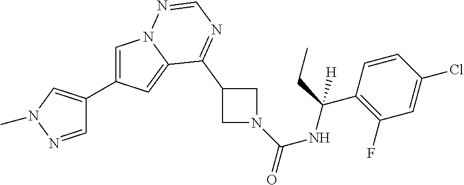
C1=NN(C)C=C1C1=CN2C(=C1)C(C1CN(C(NC(CC)(C3=C(F)C=C(Cl)C=C3)[H])=O)C1)=NC=N2
